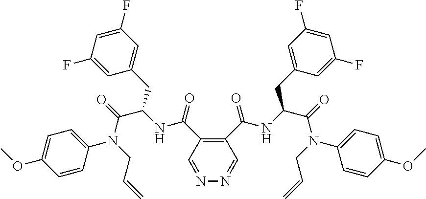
C1=NN=CC(C(=O)NC(C(=O)N(CC=C)C2=CC=C(OC)C=C2)CC2=CC(F)=CC(F)=C2)=C1C(=O)NC(C(=O)N(CC=C)C1=CC=C(OC)C=C1)CC1=CC(F)=CC(F)=C1
